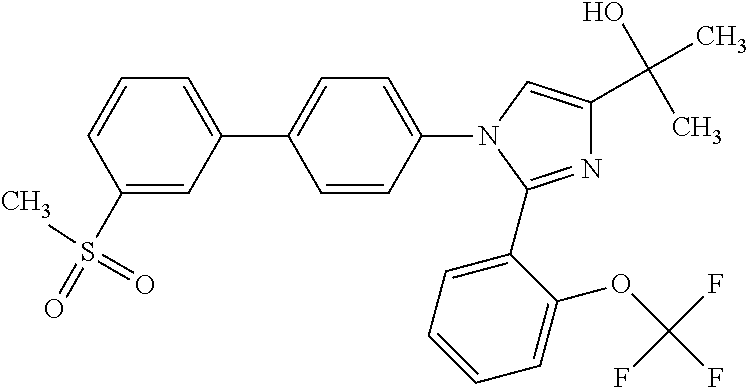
C1(S(C)(=O)=O)=CC(C2=CC=C(N3C(C4=CC=CC=C4OC(F)(F)F)=NC(C(O)(C)C)=C3)C=C2)=CC=C1
